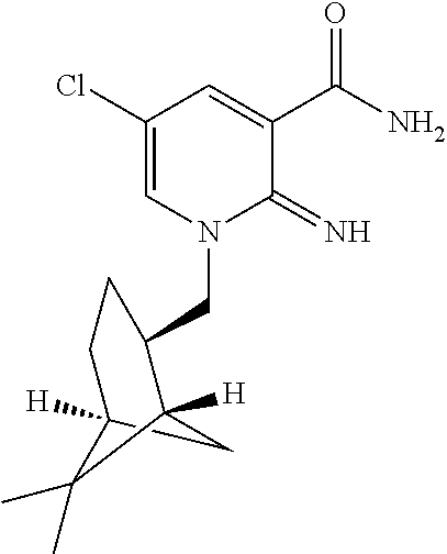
C1(Cl)=CN(CC2CCC3([H])CC2([H])C3(C)C)C(=N)C(C(N)=O)=C1
